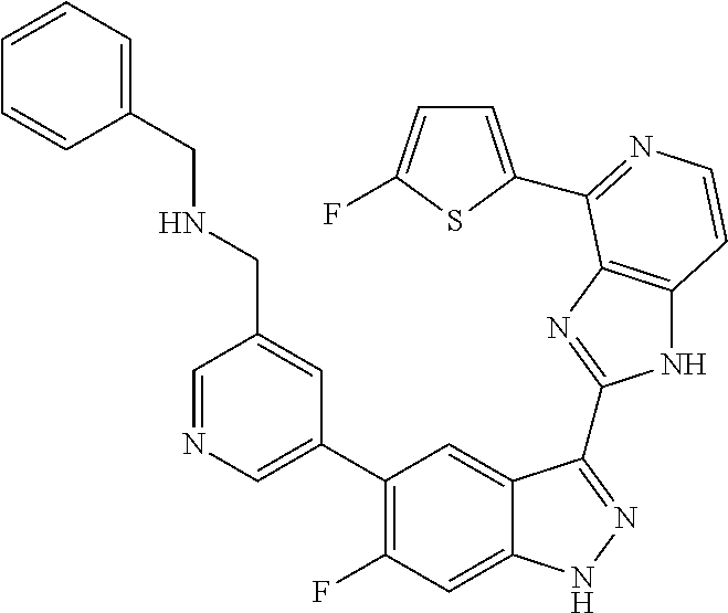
C1=C(C2=C(F)C=C3C(=C2)C(C2=NC4=C(N2)C=CN=C4C2=CC=C(F)S2)=NN3)C=C(CNCC2=CC=CC=C2)C=N1
